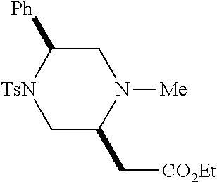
C1C([Ph])[TsN]CC(C[CO2Et])N1[Me]
